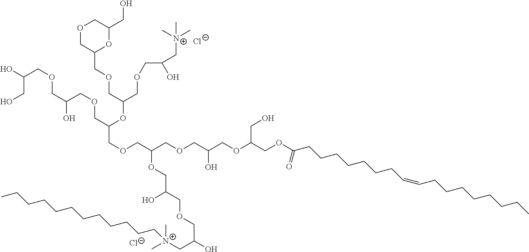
O1CC(COCC(OC(COCC(COCC(COC(COC(CCCCCCCC=CCCCCCCCC)=O)CO)O)OCC(COCC(O)C[N+](C)(C)CCCCCCCCCCCC)O)COCC(O)COCC(O)CO)COCC(O)C[N+](C)(C)C)OC(CO)C1.[Cl-].[Cl-]
